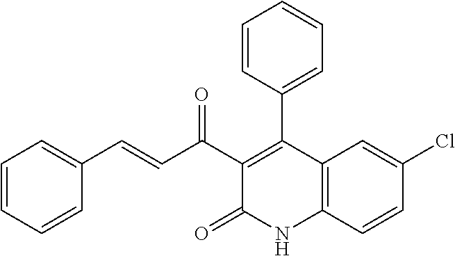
C1(C(C=CC2=CC=CC=C2)=O)=C(C2=CC=CC=C2)C2=C(NC1=O)C=CC(Cl)=C2
